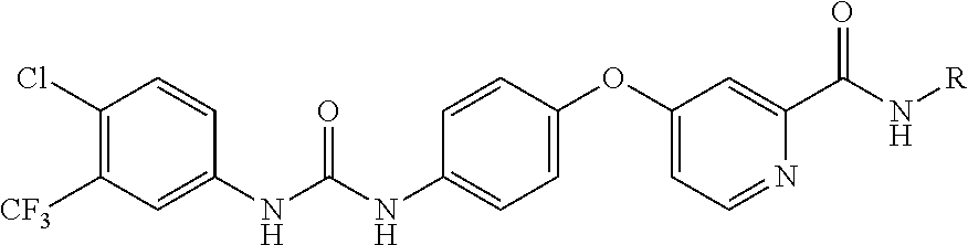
C1(Cl)=C([CF3])C=C(NC(NC2=CC=C(OC3=CC=NC(C(N[R])=O)=C3)C=C2)=O)C=C1
